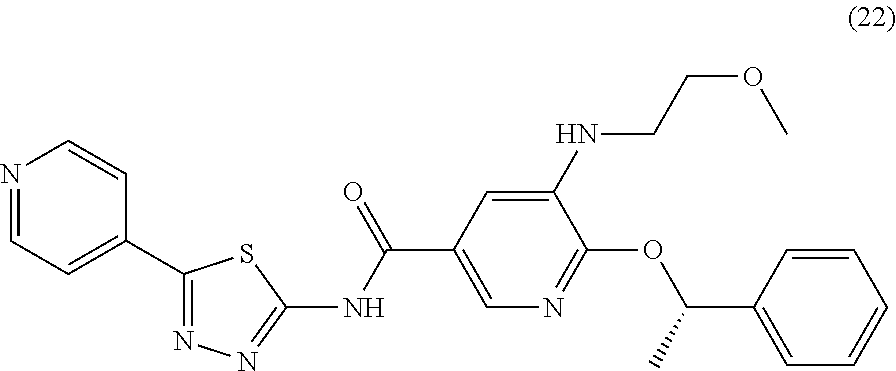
C1(C2=NN=C(NC(=O)C3=CN=C(OC(C)C4=CC=CC=C4)C(NCCOC)=C3)S2)=CC=NC=C1
